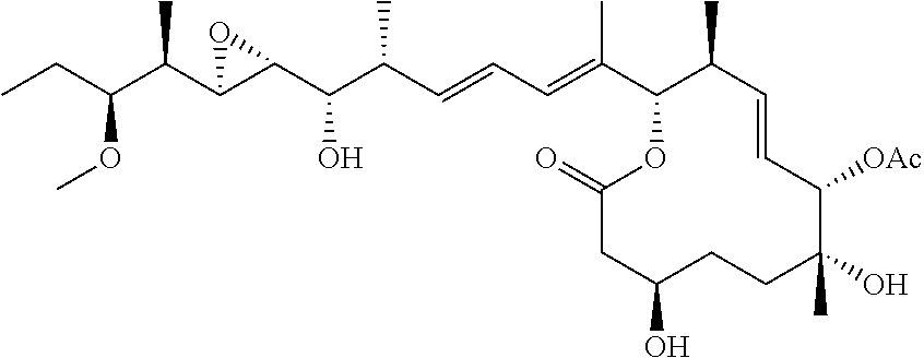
CCC(C(C1C(C(C(C=CC=C(C2C(C)C=CC([OAc])C(C)(O)CCC(O)CC(=O)O2)C)C)O)O1)C)OC
